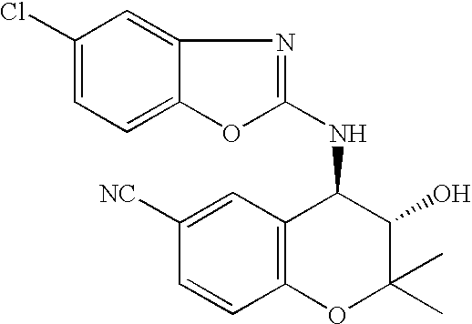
C1(Cl)=CC=C2C(=C1)N=C(NC1C3=C(OC(C)(C)C1O)C=CC([NC])=C3)O2
